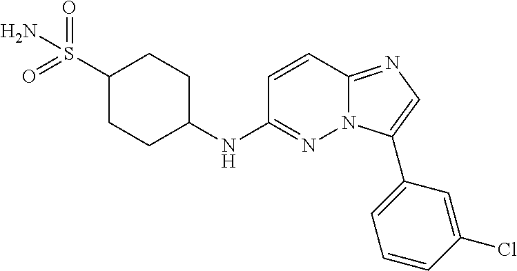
C1(S(=O)(=O)N)CCC(NC2=NN3C(=NC=C3C3=CC=CC(Cl)=C3)C=C2)CC1
